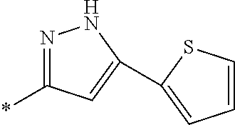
*C1=NNC(C2=CC=CS2)=C1
